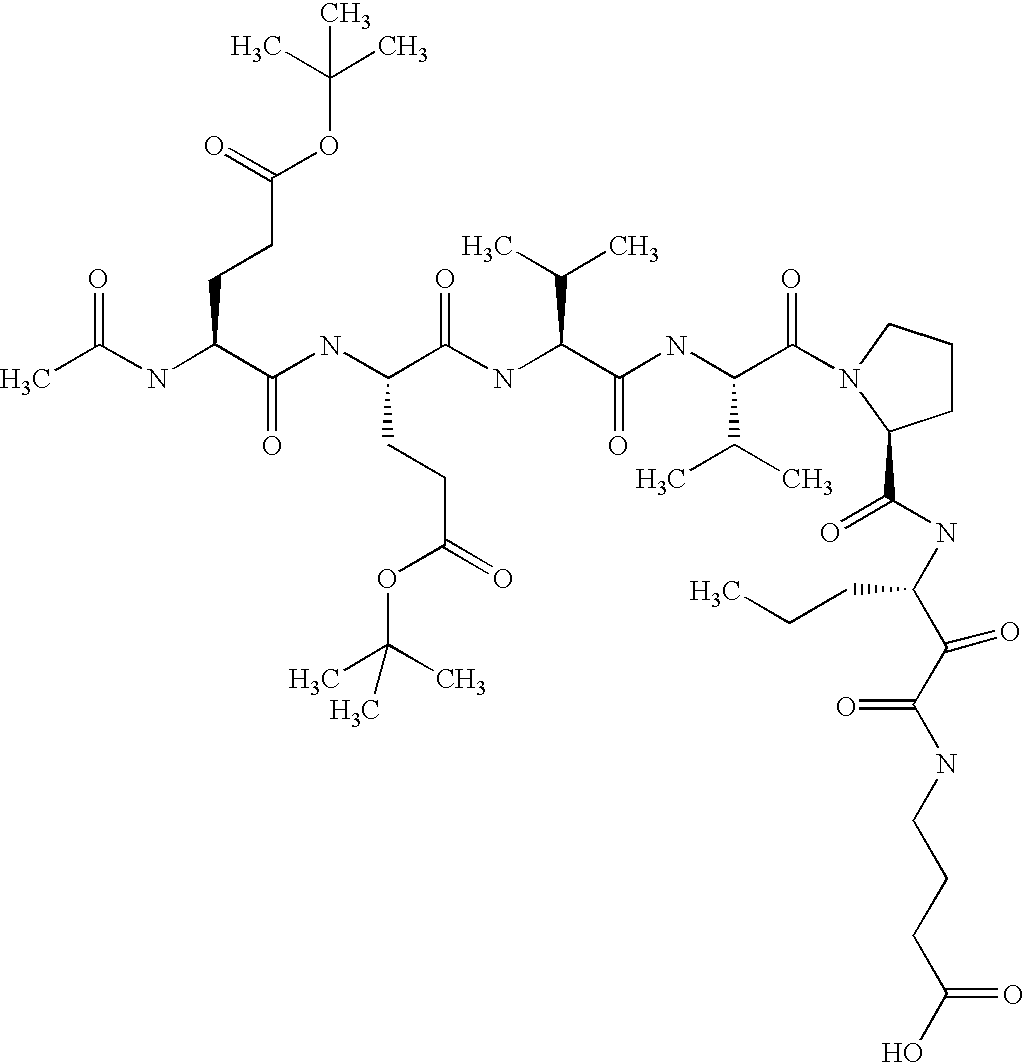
CC(NC(C(NC(C(NC(C(NC(C(=O)N1CCCC1C(NC(C(C(NCCCC(O)=O)=O)=O)CCC)=O)C(C)C)=O)C(C)C)=O)CCC(=O)OC(C)(C)C)=O)CCC(OC(C)(C)C)=O)=O
